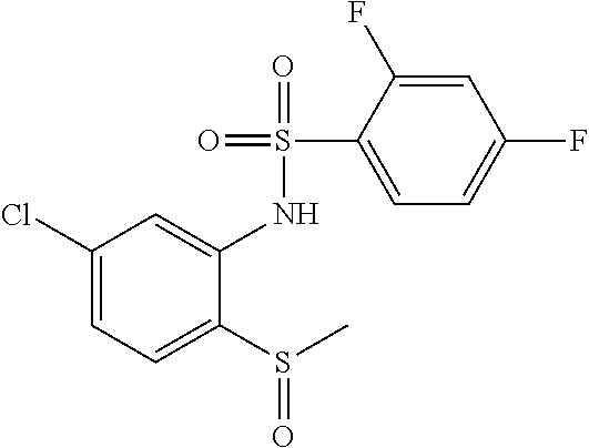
C1(Cl)=CC=C(S(C)=O)C(NS(=O)(=O)C2=CC=C(F)C=C2F)=C1
